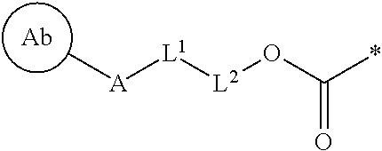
[A]([L1][L2]OC(*)=O)C
